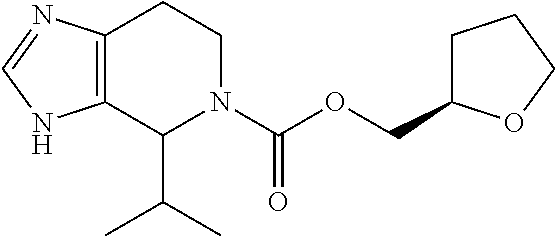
C12=C(C(C(C)C)N(C(OCC3CCCO3)=O)CC1)NC=N2
